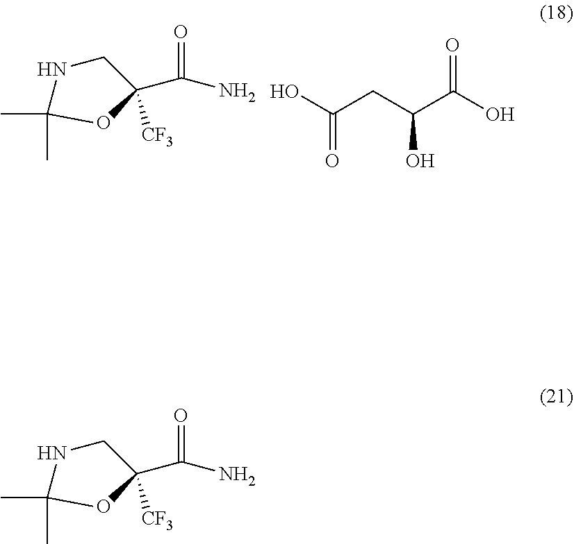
OC(CC(C(O)=O)O)=O.C1(C(N)=O)([CF3])OC(C)(C)NC1.C1(C(N)=O)([CF3])OC(C)(C)NC1
